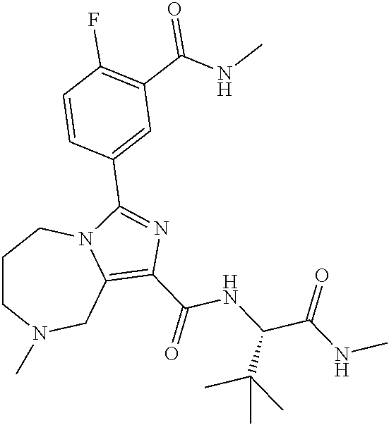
C1CN(C)CC2=C(C(=O)NC(C(NC)=O)C(C)(C)C)N=C(C3=CC(C(NC)=O)=C(F)C=C3)N2C1
